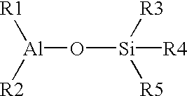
[Al](O[Si]([R4])([R3])[R5])([R2])[R1]
